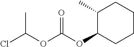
C1(C)C(OC(OC(Cl)C)=O)CCCC1
